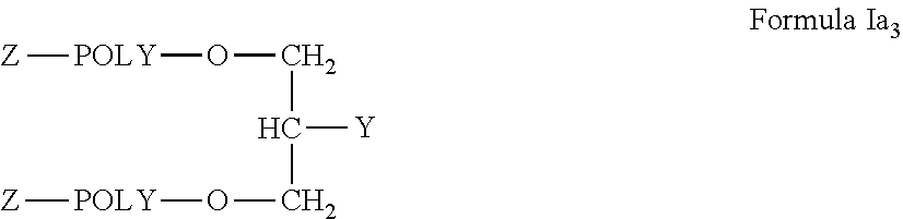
O(CC(CO[POLY][Z])[Y])[POLY][Z]
